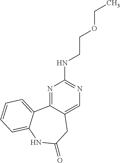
N1=C2C(=CN=C1NCCOCC)CC(=O)NC1=CC=CC=C21
